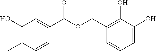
C1(O)=C(C)C=CC(C(=O)OCC2=C(O)C(O)=CC=C2)=C1
